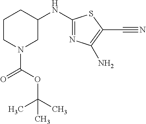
C1CN(C(OC(C)(C)C)=O)CC(NC2=NC(N)=C(C#N)S2)C1
